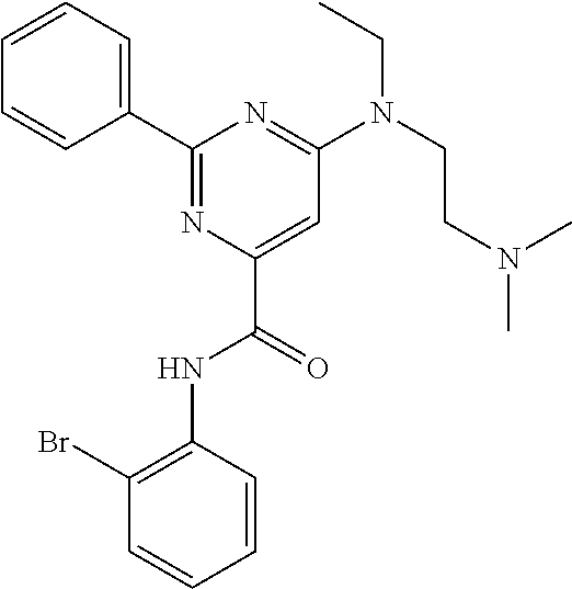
C1=CC=CC(C2=NC(C(=O)NC3=C(Br)C=CC=C3)=CC(N(CCN(C)C)CC)=N2)=C1
